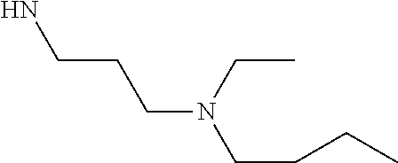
NCCCN(CCCC)CC
